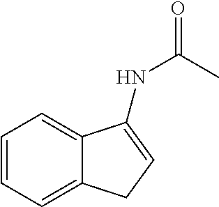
N(C(C)=O)C1=CCC2=CC=CC=C21
